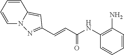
C1=CC=CC(NC(C=CC2=NN3C=CC=CC3=C2)=O)=C1N
